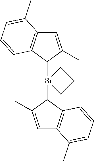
C1=C(C)C([Si]2(C3C(C)=CC4=C3C=CC=C4C)CCC2)C2=C1C(C)=CC=C2
